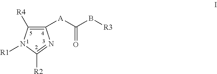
C1([A]C(B[R3])=O)=C([R4])N([R1])C([R2])=N1
